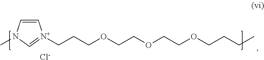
C1=CN(C)C=[N+]1CCCOCCOCCOCCCC.[Cl-]
